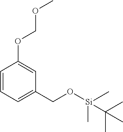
C1=CC=C(CO[Si](C)(C)C(C)(C)C)C=C1OCOC
